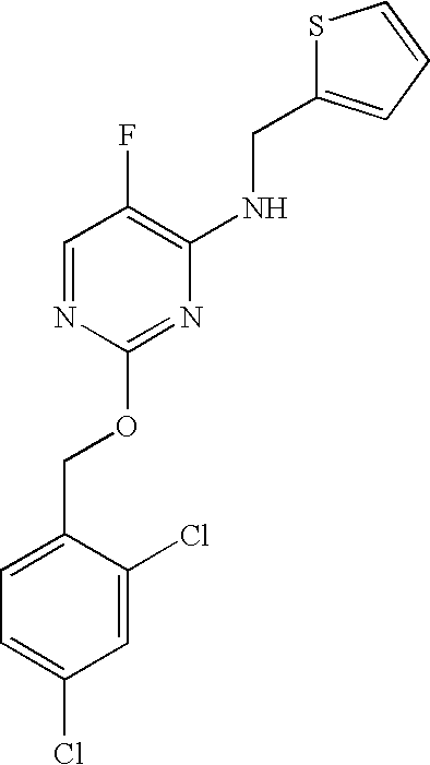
S1C(CNC2=C(F)C=NC(OCC3=CC=C(Cl)C=C3Cl)=N2)=CC=C1
